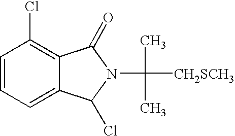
C1=CC=C2C(=C1Cl)C(=O)N(C(C)(C)[CH2SCH3])C2Cl
